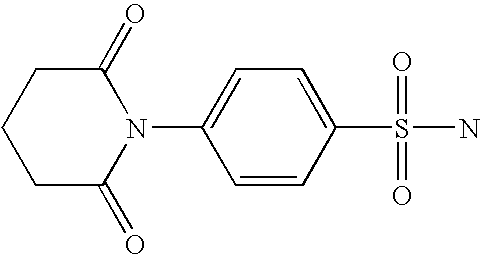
C1C(=O)N(C2=CC=C(S(N)(=O)=O)C=C2)C(=O)CC1
